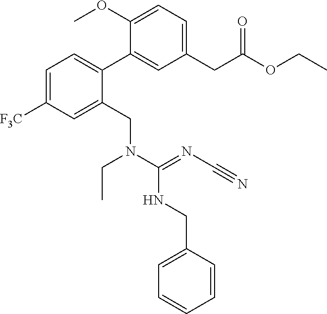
C1(C2=CC=C([F3C])C=C2CN(CC)C(NCC2=CC=CC=C2)=NC#N)=CC(CC(OCC)=O)=CC=C1OC
